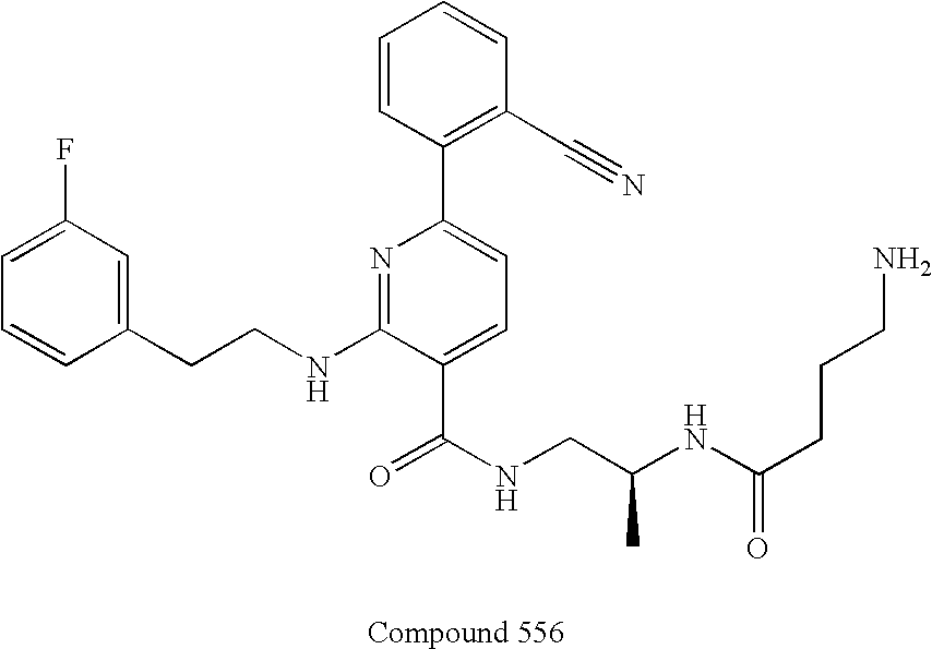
C1=CC(CCNC2=NC(C3=C(C#N)C=CC=C3)=CC=C2C(NCC(NC(CCCN)=O)C)=O)=CC(F)=C1
